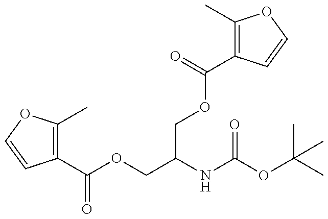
C1(C(OCC(NC(OC(C)(C)C)=O)COC(=O)C2=C(C)OC=C2)=O)=C(C)OC=C1
